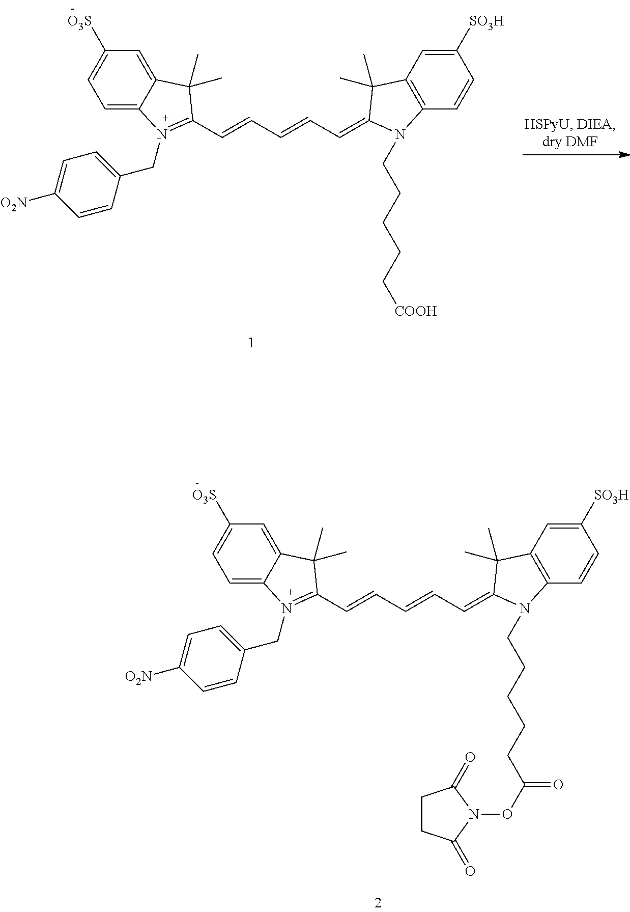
C1=C2C(=CC([O3S])=C1)C(C)(C)C(C=CC=CC=C1C(C)(C)C3=C(C=CC([SO3H])=C3)N1CCCCCC(ON1C(=O)CCC1=O)=O)=N2CC1=CC=C([O2N])C=C1.C1=C2C(=CC([O3S])=C1)C(C)(C)C(C=CC=CC=C1C(C)(C)C3=C(C=CC([SO3H])=C3)N1CCCCC[COOH])=N2CC1=CC=C([O2N])C=C1
